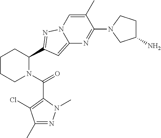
C1CCN(C(=O)C2=C(Cl)C(C)=NN2C)C(C2=NN3C(=C2)N=C(N2CC(N)CC2)C(C)=C3)C1
